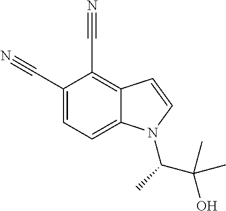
C1(C#N)=CC=C2C(=C1C#N)C=CN2C(C)C(O)(C)C
